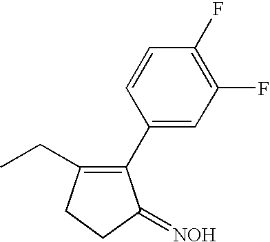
C1(F)=C(F)C=CC(C2=C(CC)CCC2=[NOH])=C1
